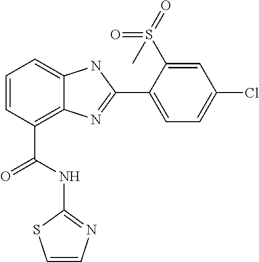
C1=CC(C(NC2=NC=CS2)=O)=C2C(=C1)NC(C1=CC=C(Cl)C=C1S(=O)(=O)C)=N2
